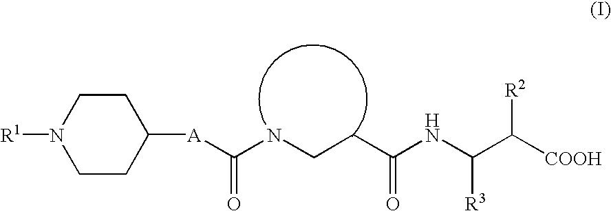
N1([R1])CCC([A]C(NCCC(NC(C([COOH])[R2])[R3])=O)=O)CC1
